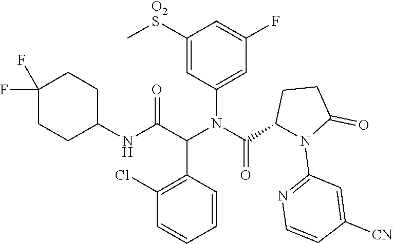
C1([O2S]C)=CC(N(C(=O)C2CCC(=O)N2C2=NC=CC([CN])=C2)C(C(NC2CCC(F)(F)CC2)=O)C2=C(Cl)C=CC=C2)=CC(F)=C1
